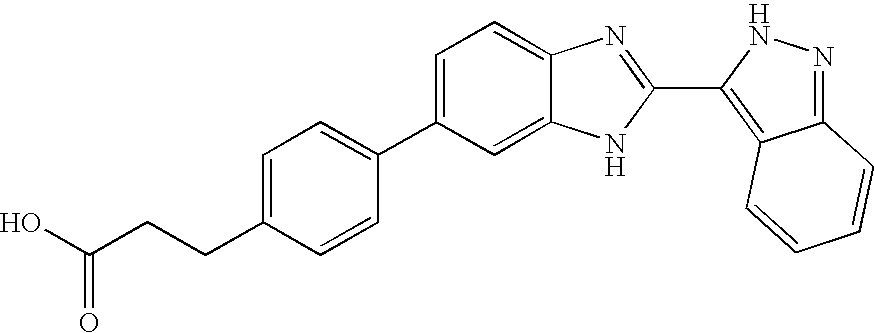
C1=C(C2=CC=C(CCC(O)=O)C=C2)C=C2C(=C1)N=C(C1=C3C(=NN1)C=CC=C3)N2
